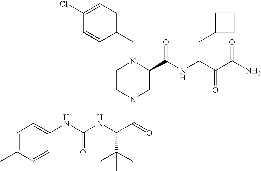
C1(NC(NC(C(=O)N2CC(C(NC(C(C(N)=O)=O)CC3CCC3)=O)N(CC3=CC=C(Cl)C=C3)CC2)C(C)(C)C)=O)=CC=C(C)C=C1
